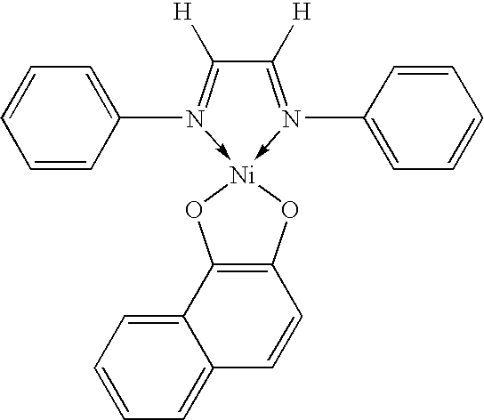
C1=CC(N2->[Ni]3(-N(C4=CC=CC=C4)=C([H])C=2[H])OC2=C(C4=CC=CC=C4C=C2)O3)=CC=C1
